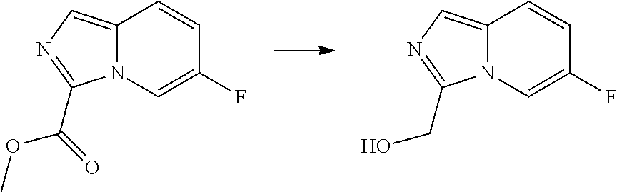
N12C(=CN=C1C(=O)OC)C=CC(F)=C2.N12C(=CN=C1CO)C=CC(F)=C2
